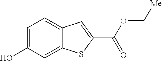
C1=C(O)C=C2C(=C1)C=C(C(OC[Me])=O)S2
